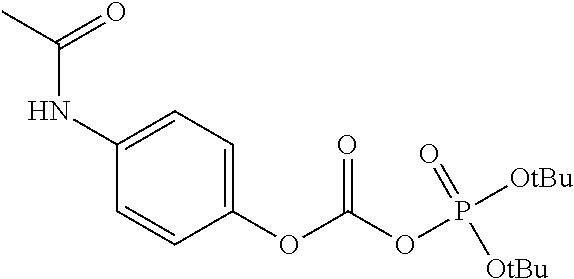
O=P([OtBu])([OtBu])OC(OC1=CC=C(NC(=O)C)C=C1)=O
